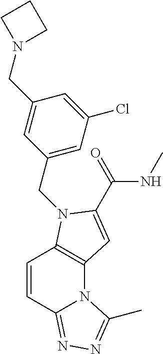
C1=CC2=NN=C(C)N2C2=C1N(CC1=CC(Cl)=CC(CN3CCC3)=C1)C(C(NC)=O)=C2
